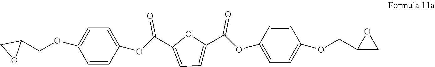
C1(OCC2CO2)=CC=C(OC(C2=CC=C(C(OC3=CC=C(OCC4CO4)C=C3)=O)O2)=O)C=C1
